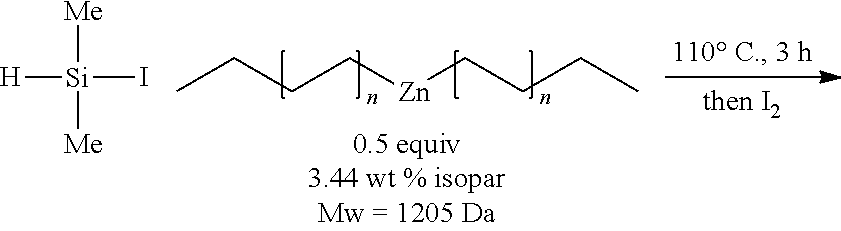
CCCC[Zn]CCCC.[H][Si]([Me])(I)[Me]
